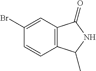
C12=C(C(=O)NC1C)C=C(Br)C=C2
